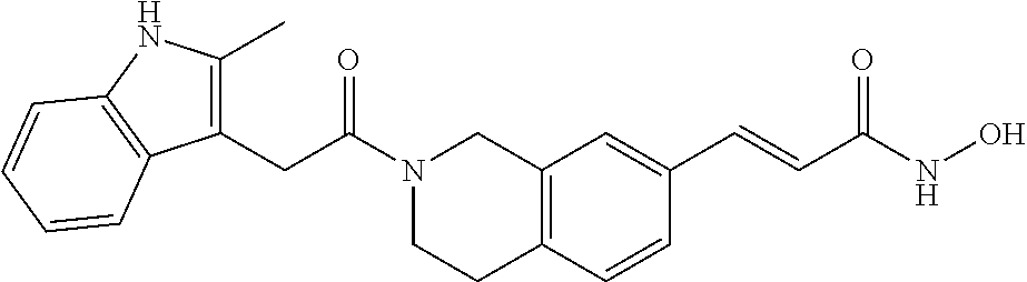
C12=C(C=CC(C=CC(NO)=O)=C1)CCN(C(CC1=C(C)NC3=C1C=CC=C3)=O)C2
